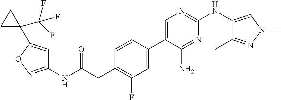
C1(NC(=O)CC2=C(F)C=C(C3=CN=C(NC4=CN(C)N=C4C)N=C3N)C=C2)=NOC(C2(C(F)(F)F)CC2)=C1
